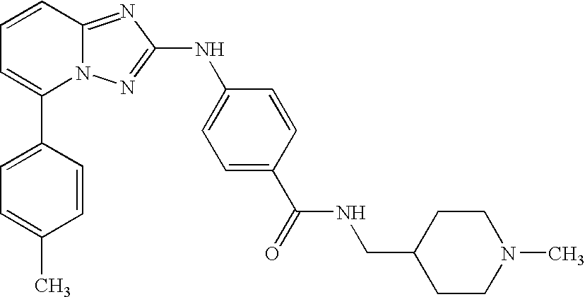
C1(C2=CC=CC3=NC(NC4=CC=C(C(NCC5CCN(C)CC5)=O)C=C4)=NN23)=CC=C(C)C=C1
